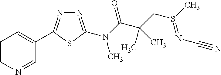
N1=C(N(C(C(CS(C)=NC#N)(C)C)=O)C)SC(C2=CC=CN=C2)=N1
